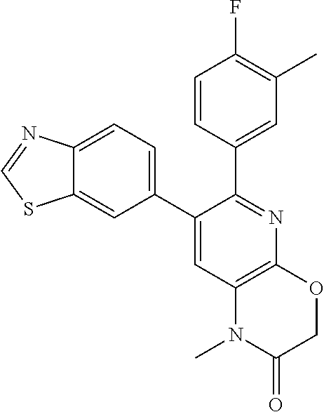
C1(C2=CC=C3C(=C2)SC=N3)=CC2=C(N=C1C1=CC(C)=C(F)C=C1)OCC(=O)N2C
